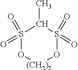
S1(=O)(=O)O[(CH2)2]OS(=O)(=O)C1C
